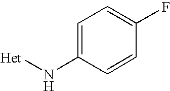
C1=C(N[Het])C=CC(F)=C1
